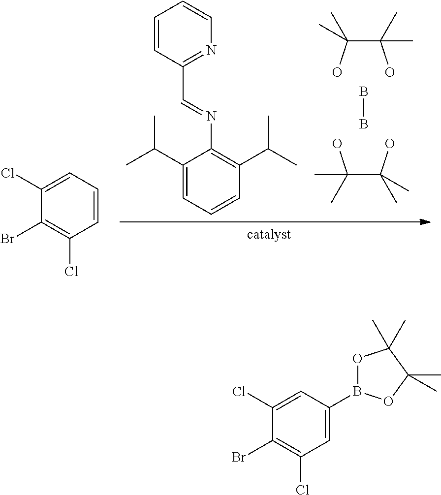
OC(C(O)(C)C)(C)C.OC(C(O)(C)C)(C)C.BB.C1(C(C)C)=CC=CC(C(C)C)=C1N=CC1=NC=CC=C1.[catalyst].C1(Br)=C(Cl)C=CC=C1Cl.C1(Br)=C(Cl)C=C(B2OC(C)(C)C(C)(C)O2)C=C1Cl
